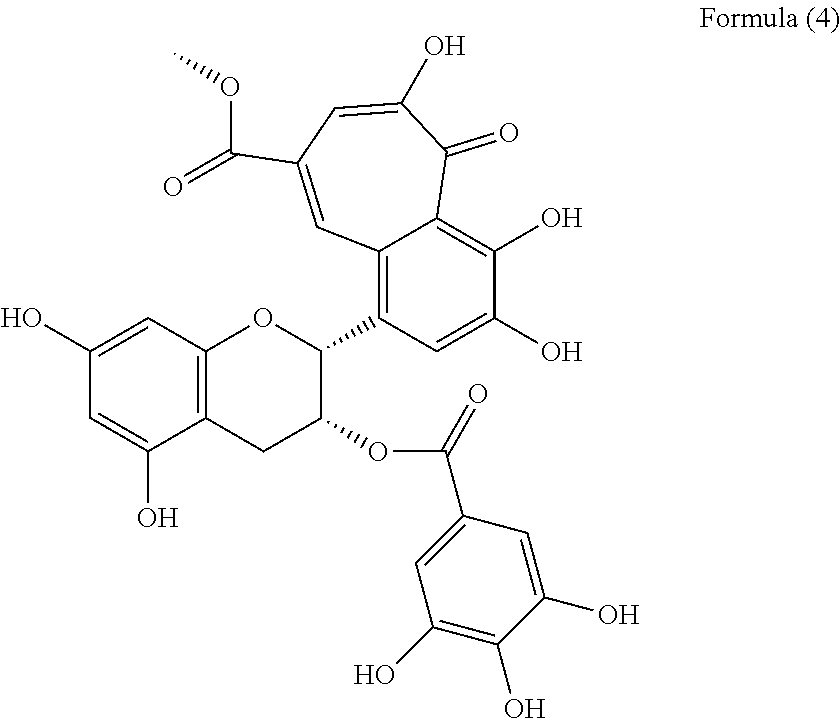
C12=C(C3C(OC(=O)C4=CC(O)=C(O)C(O)=C4)CC4=C(C=C(O)C=C4O)O3)C=C(O)C(O)=C1C(=O)C(O)=CC(C(OC)=O)=C2
